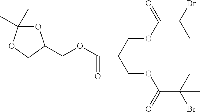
C(OC(C(C)(Br)C)=O)C(COC(C(C)(Br)C)=O)(C)C(=O)OCC1OC(C)(C)OC1
